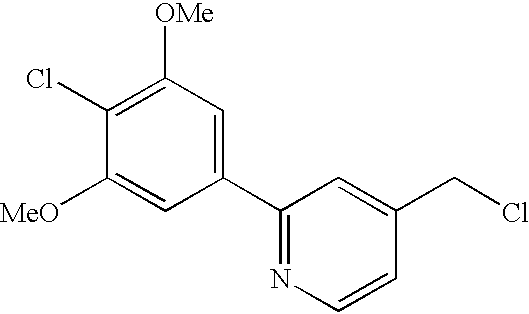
C1(Cl)=C([OMe])C=C(C2=NC=CC(CCl)=C2)C=C1[MeO]
